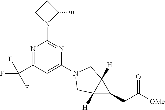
N1=C(C(F)(F)F)C=C(N2CC3([H])C([H])(C3CC([OMe])=O)C2)N=C1N1C(C)CC1
